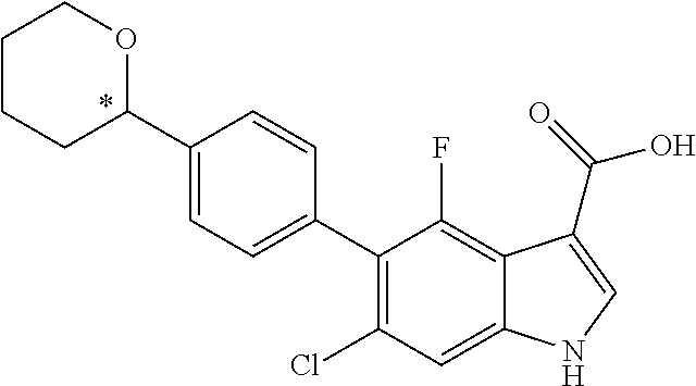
C1(C2=CC=C(C3OCCCC3)C=C2)=C(Cl)C=C2C(=C1F)C(C(=O)O)=CN2
